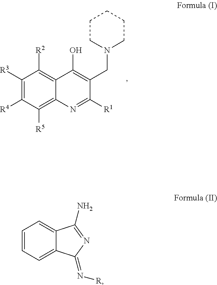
C1([R3])=C([R4])C([R5])=C2C(=C1[R2])C(O)=C(CN1CCCCC1)C([R1])=N2.C1=CC=C2C(=C1)C(N)=NC2=N[R]
